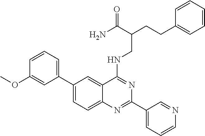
C1(C2=CC=CC(OC)=C2)=CC=C2C(=C1)C(NCC(C(=O)N)CCC1=CC=CC=C1)=NC(C1=CC=CN=C1)=N2
